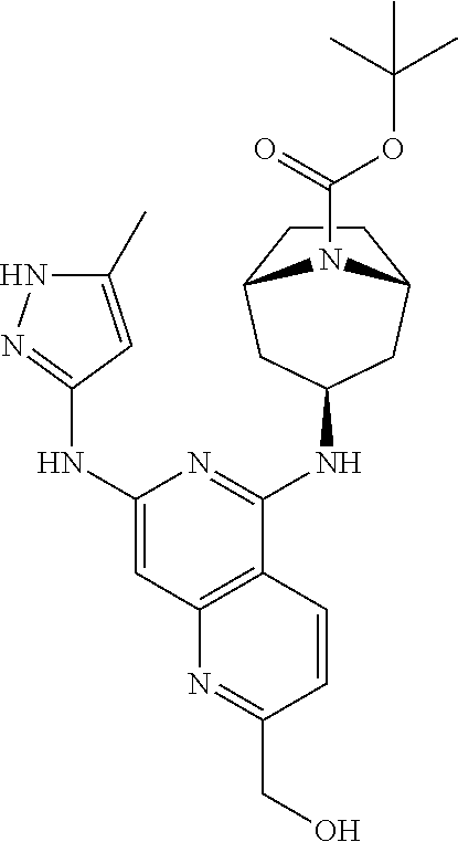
C1(NC2=NNC(C)=C2)=CC2=C(C(NC3CC4CCC(C3)N4C(=O)OC(C)(C)C)=N1)C=CC(CO)=N2
